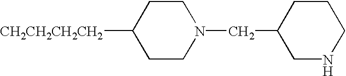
C1CN(CC2CNCCC2)CCC1[CH2CH2CH2CH2]
